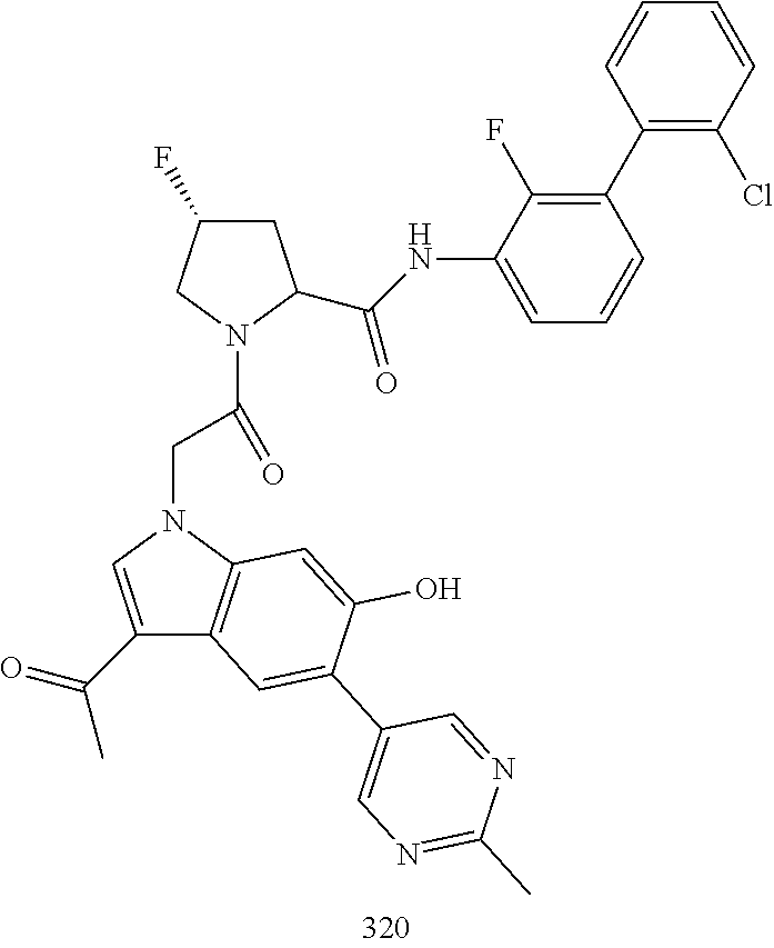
C1C(F)CN(C(CN2C=C(C(C)=O)C3=C2C=C(O)C(C2=CN=C(C)N=C2)=C3)=O)C1C(=O)NC1=CC=CC(C2=C(Cl)C=CC=C2)=C1F
